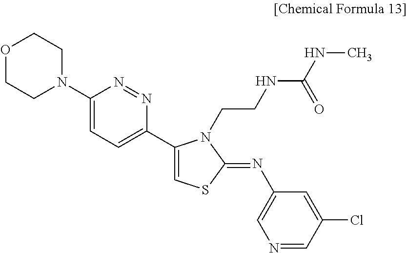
C1(N2CCOCC2)=CC=C(C2=CSC(=NC3=CN=CC(Cl)=C3)N2CCNC(NC)=O)N=N1
